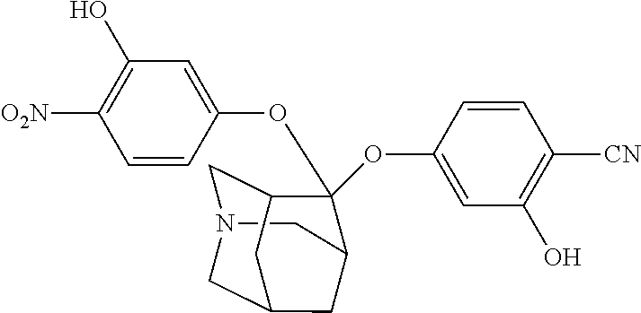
C1=CC(OC2(OC3=CC(O)=C([CN])C=C3)C3CN4CC2CC(C4)C3)=CC(O)=C1[O2N]
